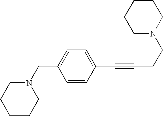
C1=CC(C#CCCN2CCCCC2)=CC=C1CN1CCCCC1
